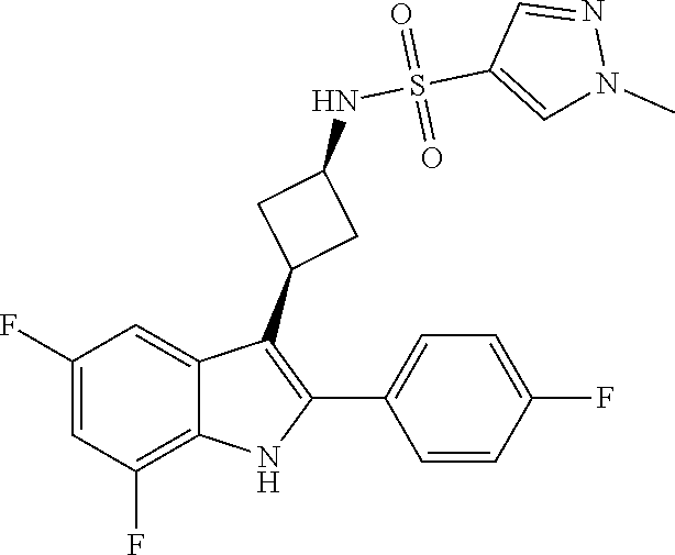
S(=O)(=O)(C1=CN(C)N=C1)NC1CC(C2=C(C3=CC=C(F)C=C3)NC3=C(F)C=C(F)C=C23)C1
